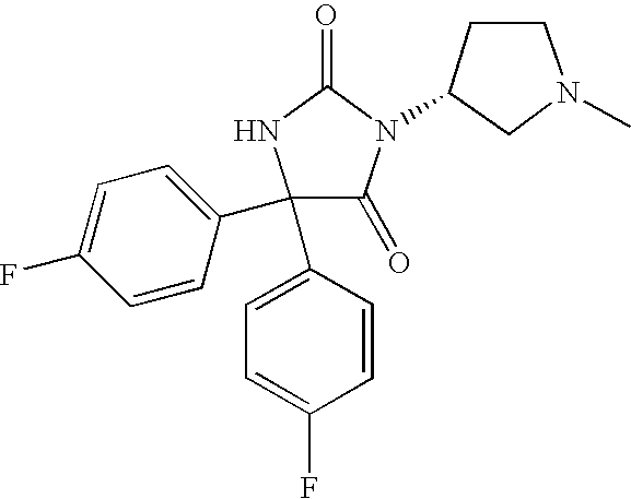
C1(C2=CC=C(F)C=C2)(C2=CC=C(F)C=C2)C(=O)N(C2CN(C)CC2)C(=O)N1
